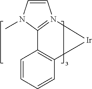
C12=N(C=CN1C)[Ir]C1=C2C=CC=C1
